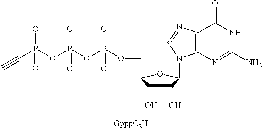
C1(O)C(O)C(COP(OP(OP(C#C)([O-])=O)([O-])=O)([O-])=O)OC1N1C2=C(N=C1)C(=O)NC(N)=N2
